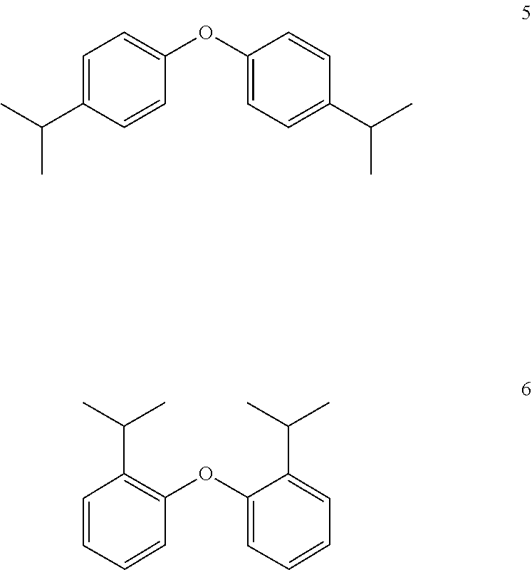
C1=C(OC2=CC=C(C(C)C)C=C2)C=CC(C(C)C)=C1.C1(C(C)C)=CC=CC=C1OC1=C(C(C)C)C=CC=C1
